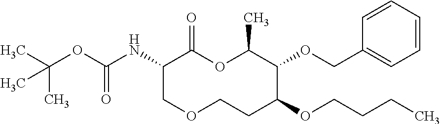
C1(NC(OC(C)(C)C)=O)COCCC(OCCCC)C(OCC2=CC=CC=C2)C(C)OC1=O
